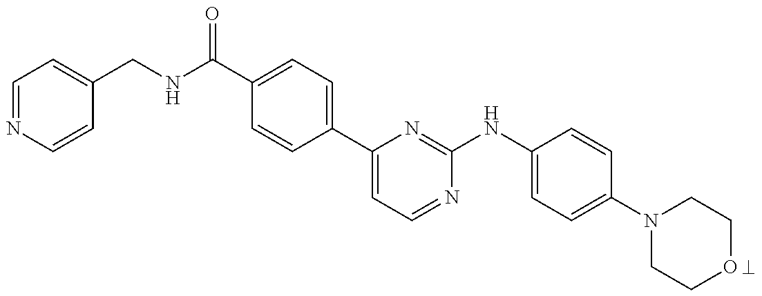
C1=CC(C2=CC=NC(NC3=CC=C(N4CCOCC4)C=C3)=N2)=CC=C1C(=O)NCC1=CC=NC=C1
